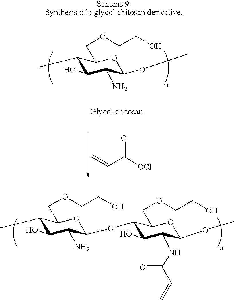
C1(C)C(O)C(N)C(OC)OC1COCCO.C=CC([OCl])=O.C1(C)C(O)C(N)C(OC2C(O)C(NC(C=C)=O)C(OC)OC2COCCO)OC1COCCO
